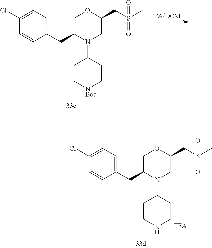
C1(Cl)=CC=C(CC2N(C3CCNCC3)CC(CS(C)(=O)=O)OC2)C=C1.C1(Cl)=CC=C(CC2N(C3CC[NBoc]CC3)CC(CS(C)(=O)=O)OC2)C=C1
